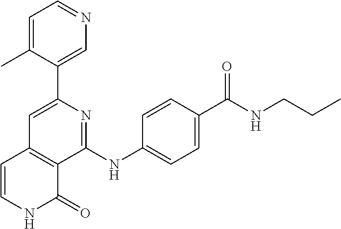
C1(C2=CN=CC=C2C)=CC2=C(C(NC3=CC=C(C(NCCC)=O)C=C3)=N1)C(=O)NC=C2
